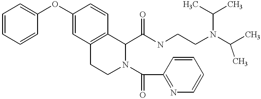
C1=CC=CC(OC2=CC3=C(C=C2)C(C(NCCN(C(C)C)C(C)C)=O)N(C(C2=NC=CC=C2)=O)CC3)=C1
